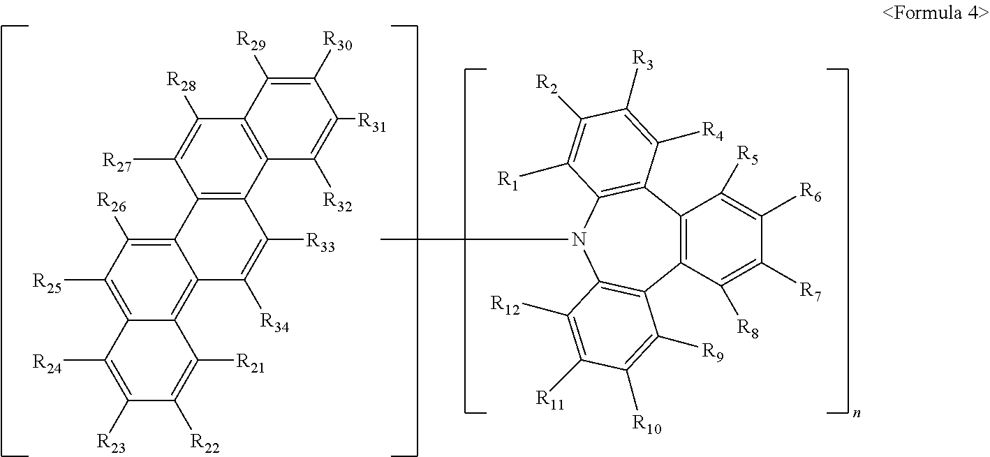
C1([R6])=C([R5])C2=C(C([R8])=C1[R7])C1=C(N(C)C3=C2C([R4])=C([R3])C([R2])=C3[R1])C([R12])=C([R11])C([R10])=C1[R9].C1([R28])=C([R27])C2=C(C3=C1C([R29])=C([R30])C([R31])=C3[R32])C([R33])=C([R34])C1=C3C(=C([R25])C([R26])=C21)C([R24])=C([R23])C([R22])=C3[R21]
